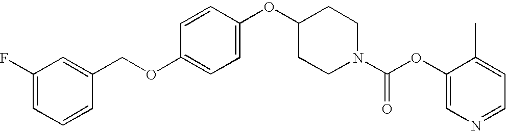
C1(F)=CC=CC(COC2=CC=C(OC3CCN(C(OC4=CN=CC=C4C)=O)CC3)C=C2)=C1
